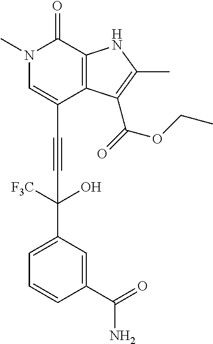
N1(C)C=C(C#CC(O)([F3C])C2=CC=CC(C(=O)N)=C2)C2=C(C1=O)NC(C)=C2C(=O)OCC
